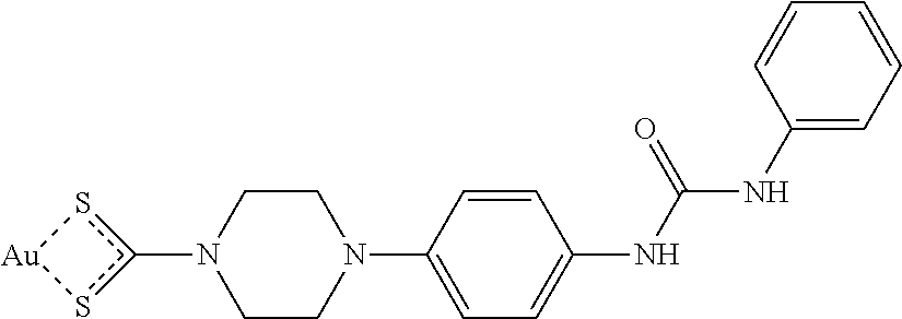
C1CN(C2=CC=C(NC(NC3=CC=CC=C3)=O)C=C2)CCN1c1s[Au]s1
